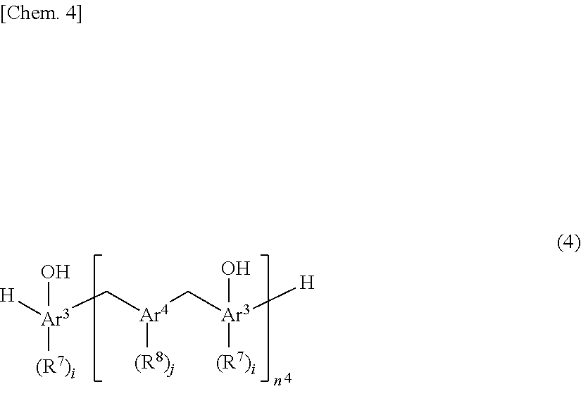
[H][Ar3](C[Ar4](C[Ar3]([(R7)i])(O)[H])[(R8)j])(O)[(R7)i]
